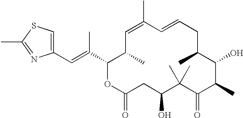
C1(C(C)=CC2=CSC(C)=N2)OC(=O)CC(O)C(C)(C)C(=O)C(C)C(O)C(C)CC=CC(C)=CC1C
